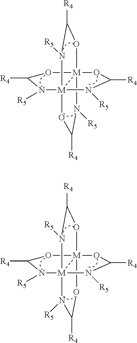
N1([R5])[M]234OC([R4])N([R5])[M]2(N([R5])C([R4])O3)(N([R5])C([R4])O4)OC1[R4].O1[M]234OC([R4])N([R5])[M]2(N([R5])C([R4])O3)(N([R5])C([R4])O4)N([R5])C1[R4]
